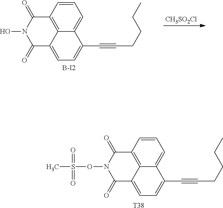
C12=C3C(=CC=C(C#CCCCC)C3=CC=C1)C(=O)N(OS(C)(=O)=O)C2=O.[T38].[CH3SO2Cl].C12=C3C(=CC=C(C#CCCCC)C3=CC=C1)C(=O)N(O)C2=O.[B-I2]
